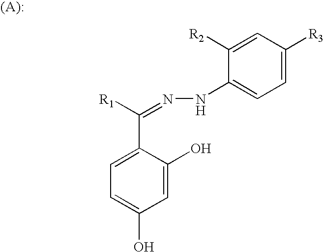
C1=C(C([R1])=NNC2=CC=C([R3])C=C2[R2])C(O)=CC(O)=C1
